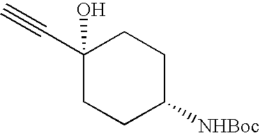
C1(O)(C#C)CCC([NHBoc])CC1
